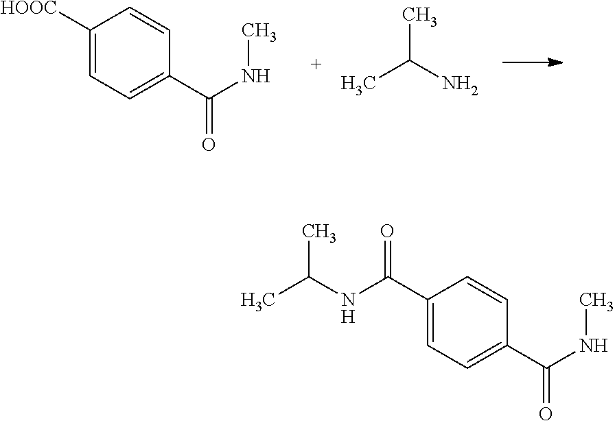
C1([HOOC])=CC=C(C(NC)=O)C=C1.CC(C)N.C1(C(NC(C)C)=O)=CC=C(C(NC)=O)C=C1
